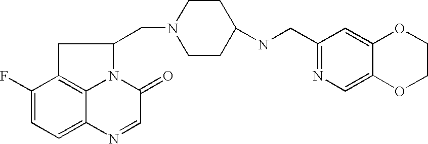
C1C2=C3N(C1CN1CCC(NCC4=NC=C5C(=C4)OCCO5)CC1)C(=O)C=NC3=CC=C2F
